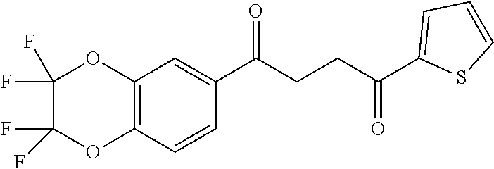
C1(C(CCC(C2=CC=CS2)=O)=O)=CC2=C(C=C1)OC(F)(F)C(F)(F)O2
